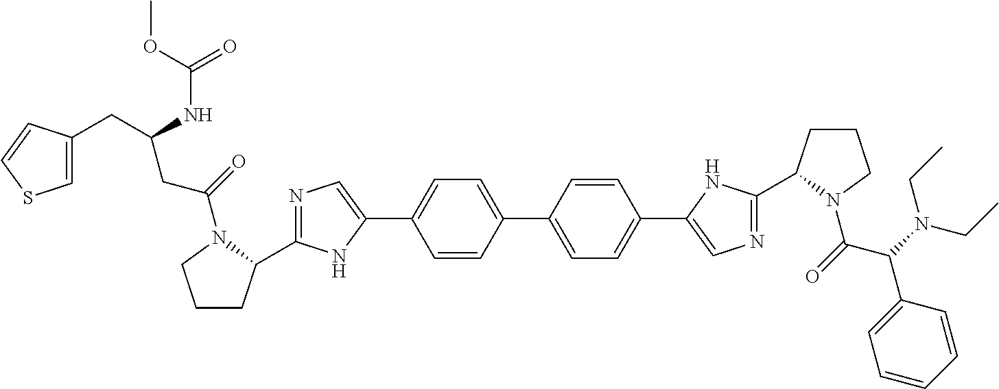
C1CC(C2=NC=C(C3=CC=C(C4=CC=C(C5=CN=C(C6CCCN6C(=O)C(N(CC)CC)C6=CC=CC=C6)N5)C=C4)C=C3)N2)N(C(=O)CC(CC2=CSC=C2)NC(=O)OC)C1
